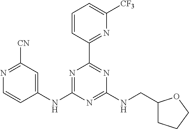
C1(NC2=NC(C3=NC([CF3])=CC=C3)=NC(NCC3CCCO3)=N2)=CC([CN])=NC=C1
